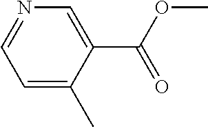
C1=C(C)C(C(OC)=O)=CN=C1
